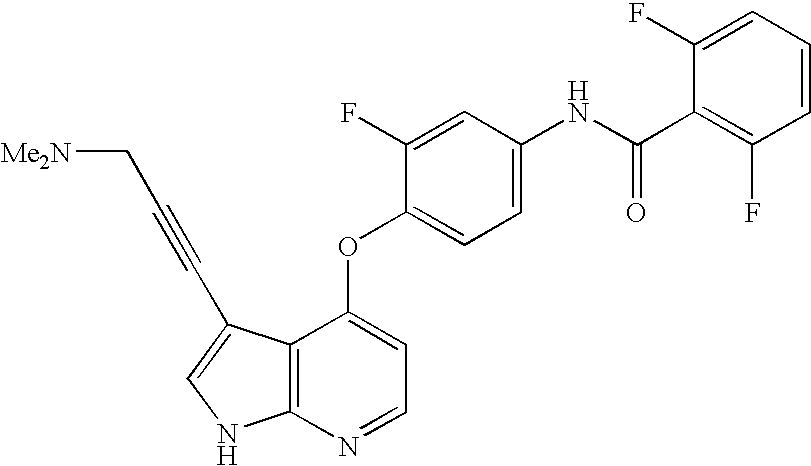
N(C(=O)C1=C(F)C=CC=C1F)C1=CC=C(OC2=CC=NC3=C2C(C#CC[Me2N])=CN3)C(F)=C1
